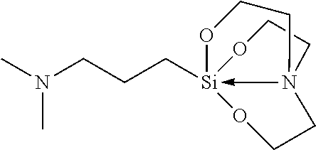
N(C)(CCC[Si]123-N(CCO1)(CCO2)CCO3)C
